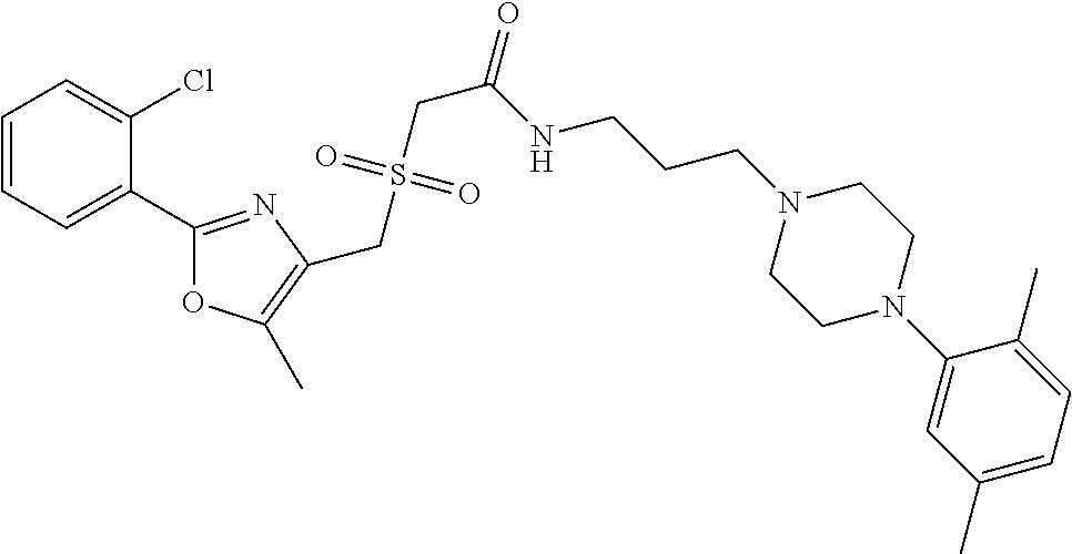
C1=CC=C(C2=NC(CS(CC(=O)NCCCN3CCN(C4=CC(C)=CC=C4C)CC3)(=O)=O)=C(C)O2)C(Cl)=C1
